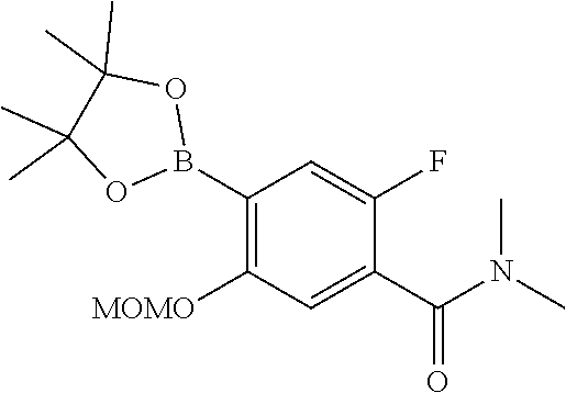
C1(B2OC(C)(C)C(C)(C)O2)=C([MOMO])C=C(C(N(C)C)=O)C(F)=C1
